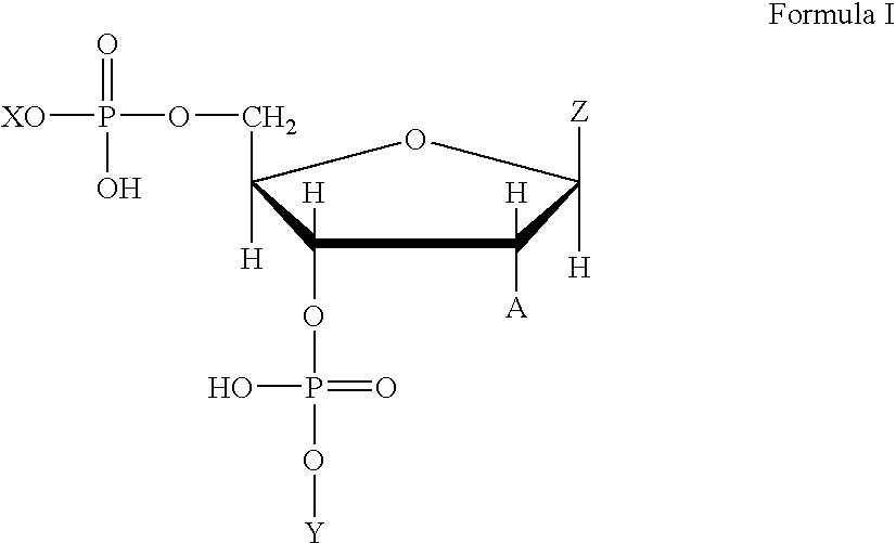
C1(OP(=O)(O)O[Y])([H])C([H])(COP([XO])(=O)O)OC([H])([Z])C1([A])[H]
